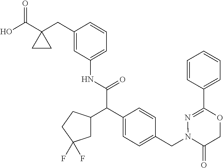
C1(C(O)=O)(CC2=CC(NC(C(C3=CC=C(CN4C(=O)COC(C5=CC=CC=C5)=N4)C=C3)C3CC(F)(F)CC3)=O)=CC=C2)CC1
